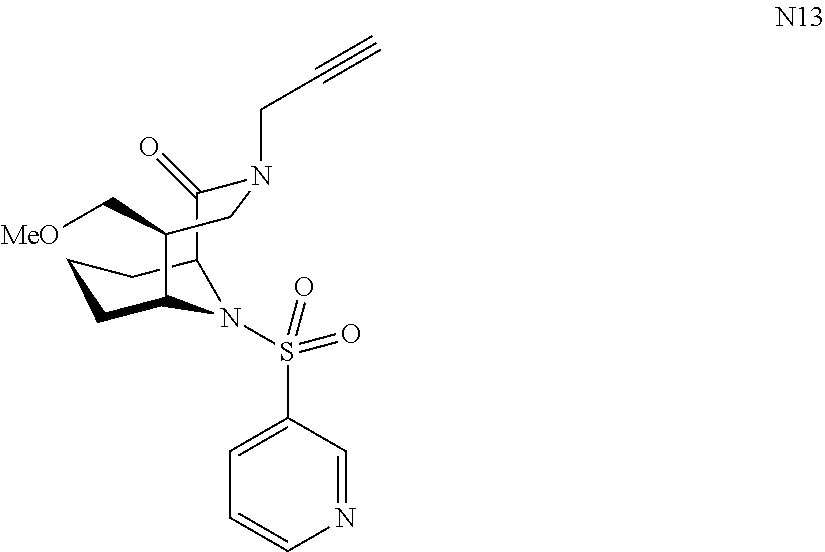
C1=C(S(=O)(=O)N2C3CCCC2C(=O)N(CC#C)CC3C[MeO])C=NC=C1
